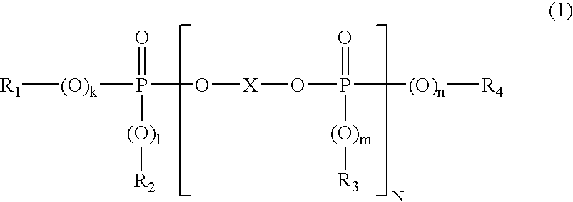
[R1][(O)k]P(O[X]OP([(O)n][R4])(=O)[(O)m][R3])(=O)[(O)l][R2]
